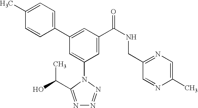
C1(C2=CC(C(NCC3=NC=C(C)N=C3)=O)=CC(N3C(C(C)O)=NN=N3)=C2)=CC=C(C)C=C1
